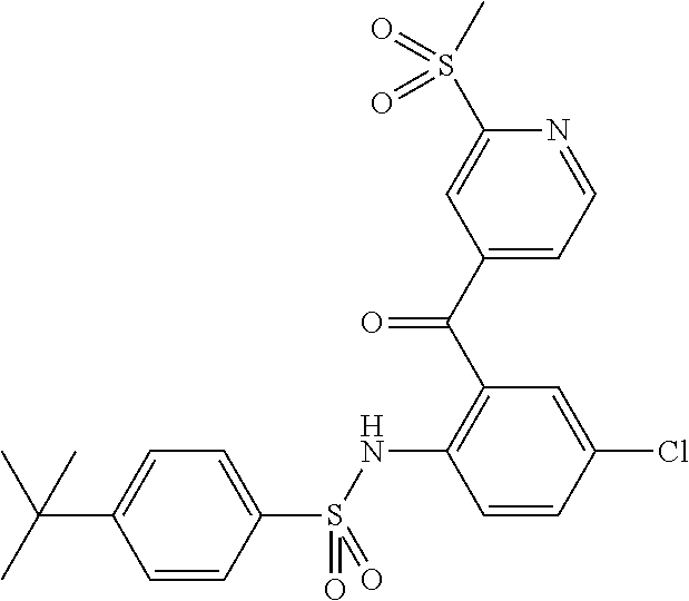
C1(C(C2=C(NS(C3=CC=C(C(C)(C)C)C=C3)(=O)=O)C=CC(Cl)=C2)=O)=CC=NC(S(C)(=O)=O)=C1
